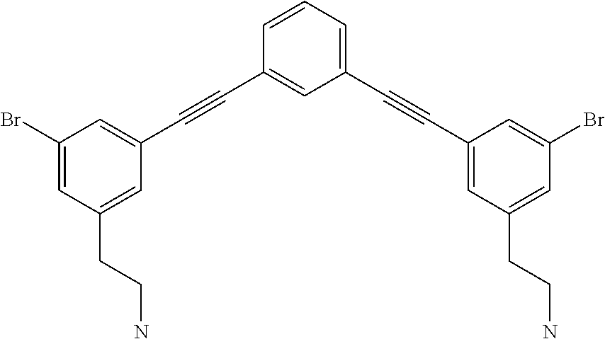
C1(C#CC2=CC(CCN)=CC(Br)=C2)=CC=CC(C#CC2=CC(Br)=CC(CCN)=C2)=C1
